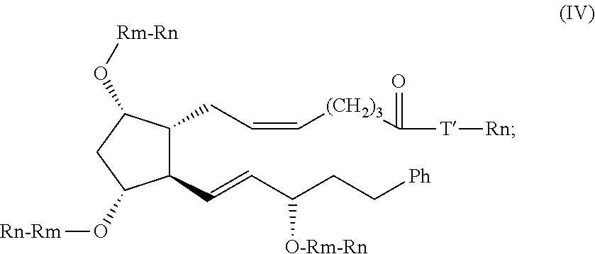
C1(C=CC(CC[Ph])[O-Rm-Rn])C(CC=C[(CH2)3]C([T][Rn])=O)C(O[Rm-Rn])CC1O[Rn-Rm]
